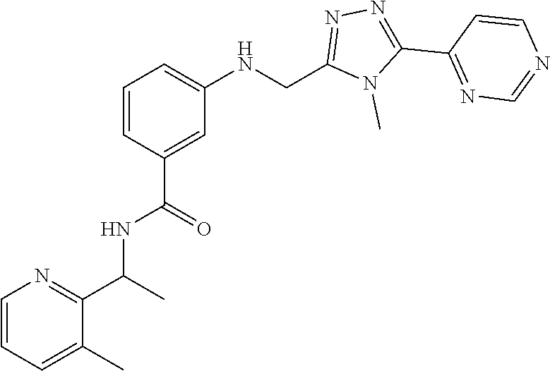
N1=C(C2=NN=C(CNC3=CC=CC(C(NC(C4=NC=CC=C4C)C)=O)=C3)N2C)C=CN=C1
